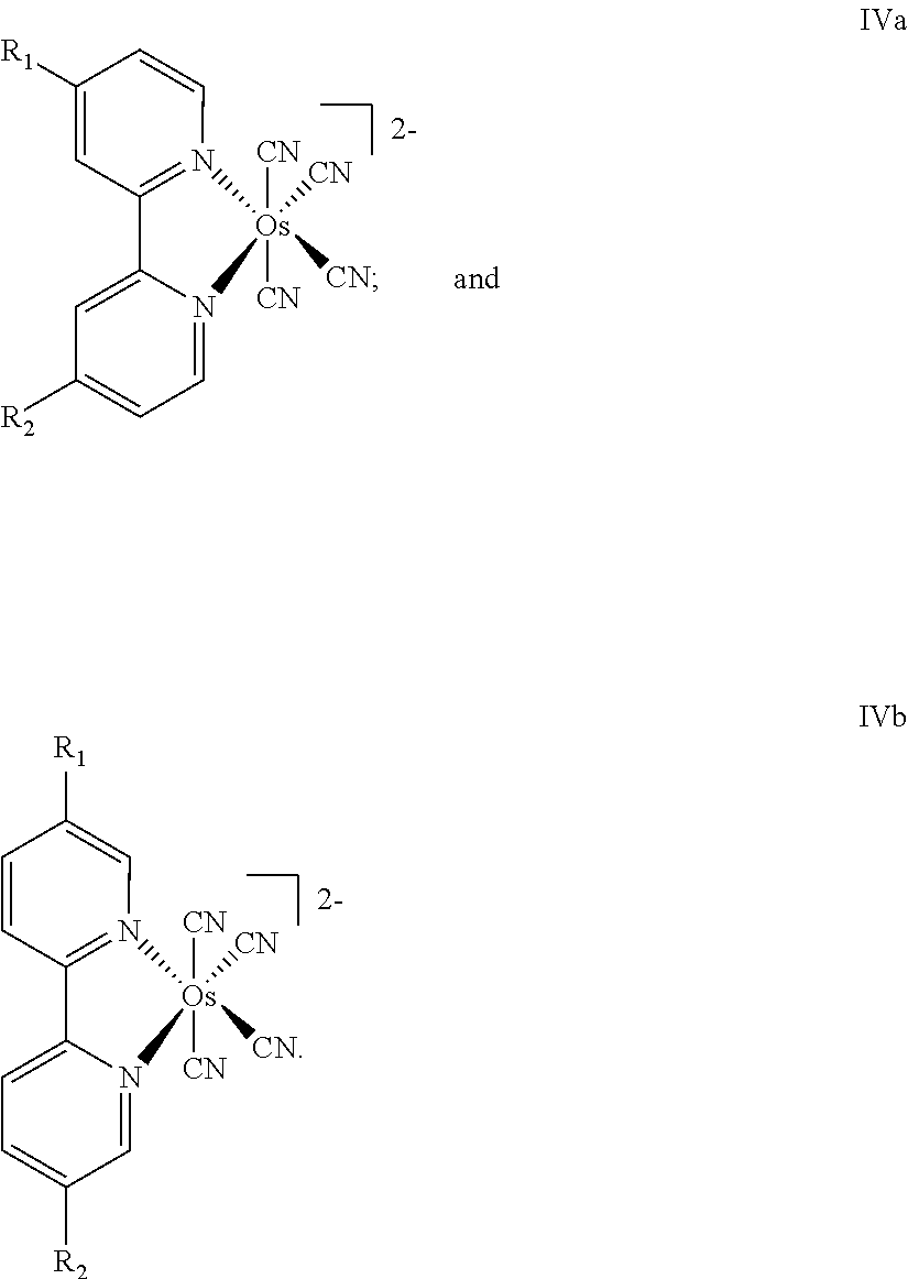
C1=C([R1])C=CC2=N1[Os]([CN])([CN])([CN])([CN])N1=CC([R2])=CC=C21.C1=CC([R1])=CC2=N1[Os]([CN])([CN])([CN])([CN])N1=CC=C([R2])C=C21
